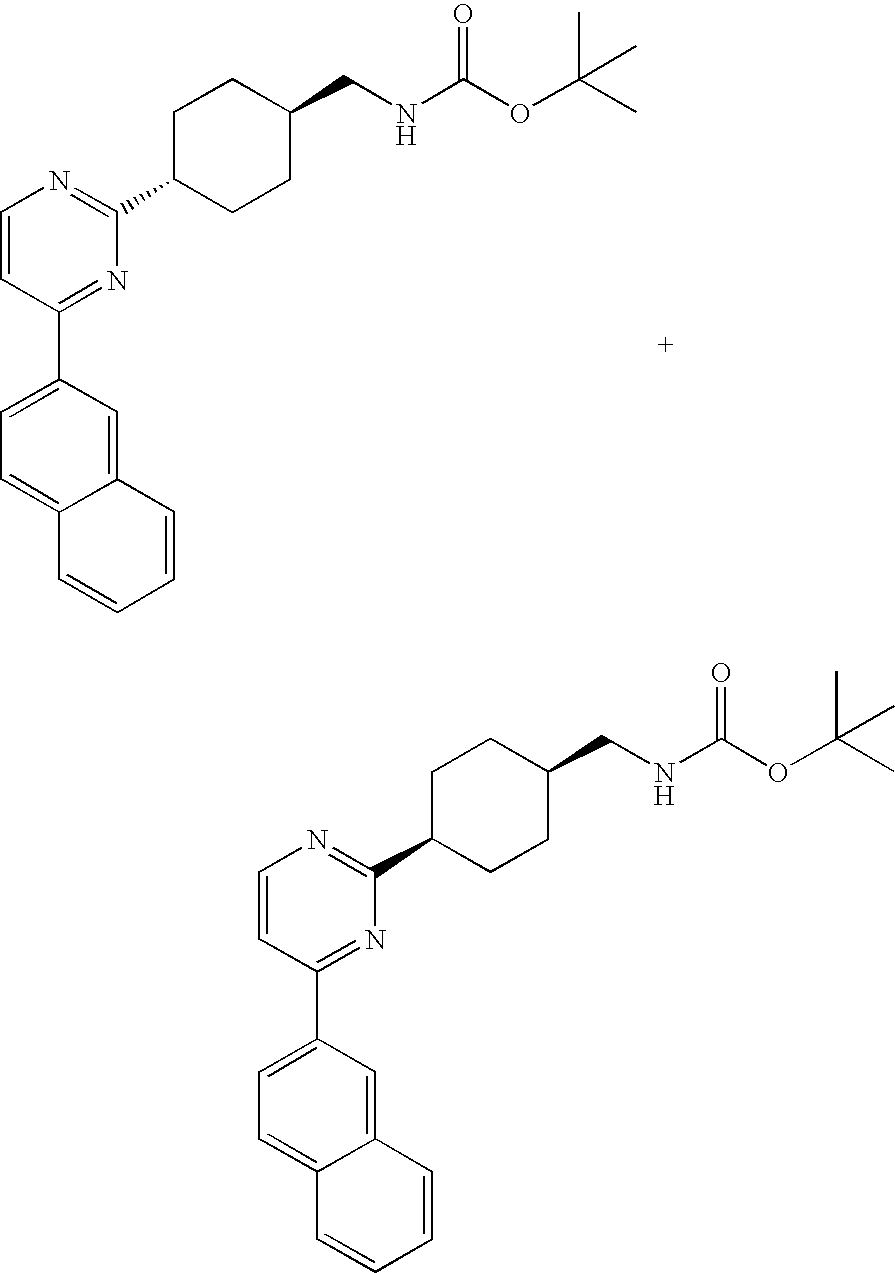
C12=CC(C3=NC(C4CCC(CNC(OC(C)(C)C)=O)CC4)=NC=C3)=CC=C1C=CC=C2.C12=CC(C3=NC(C4CCC(CNC(OC(C)(C)C)=O)CC4)=NC=C3)=CC=C1C=CC=C2
